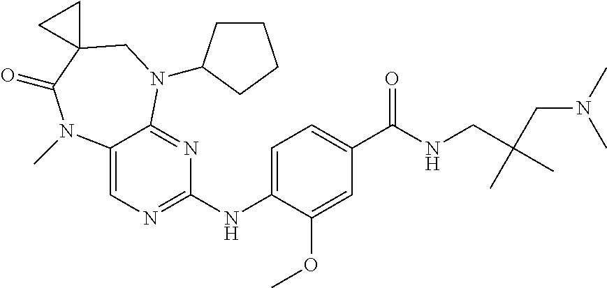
C12=CN=C(NC3=CC=C(C(NCC(C)(C)CN(C)C)=O)C=C3OC)N=C1N(C1CCCC1)CC1(C(=O)N2C)CC1
